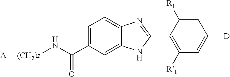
C1=C([R1])C(C2=NC3=CC=C(C(N[(CH2)z][A])=O)C=C3N2)=C([R1])C=C1[D]
